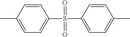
C1=CC(S(C2=CC=C(C)C=C2)(=O)=O)=CC=C1C
